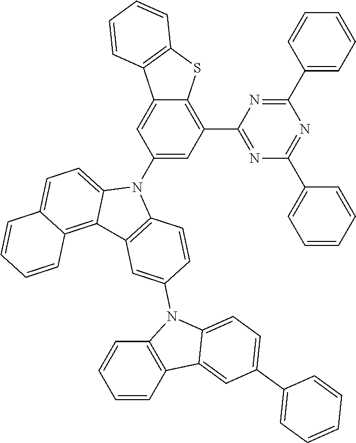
C1=CC=CC(C2=NC(C3=CC=CC=C3)=NC(C3=C4C(=CC(N5C6=CC=C7C(=C6C6=C5C=CC(N5C8=C(C9=CC(C%10=CC=CC=C%10)=CC=C59)C=CC=C8)=C6)C=CC=C7)=C3)C3=C(S4)C=CC=C3)=N2)=C1
